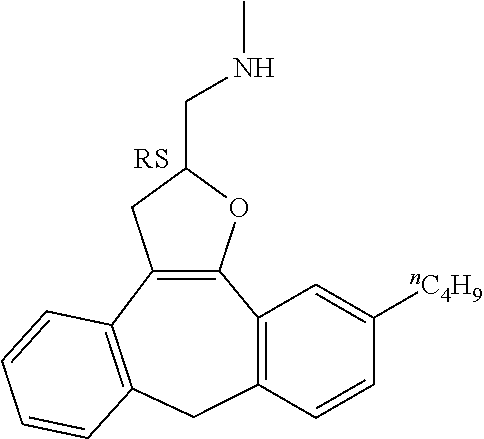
C12=C(C=CC([nC4H9])=C1)CC1=C(C3=C2OC(CNC)C3)C=CC=C1
